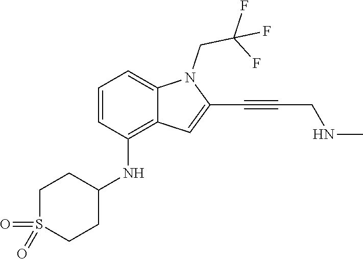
CNCC#CC1=CC2=C(NC3CCS(=O)(=O)CC3)C=CC=C2N1CC(F)(F)F
